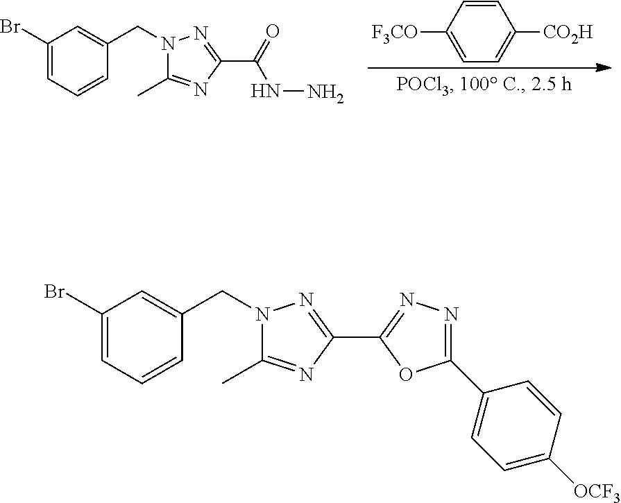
N1(CC2=CC(Br)=CC=C2)C(C)=NC(C(=O)NN)=N1.C1=CC([F3CO])=CC=C1[CO2H].N1(CC2=CC(Br)=CC=C2)C(C)=NC(C2=NN=C(C3=CC=C([OCF3])C=C3)O2)=N1
